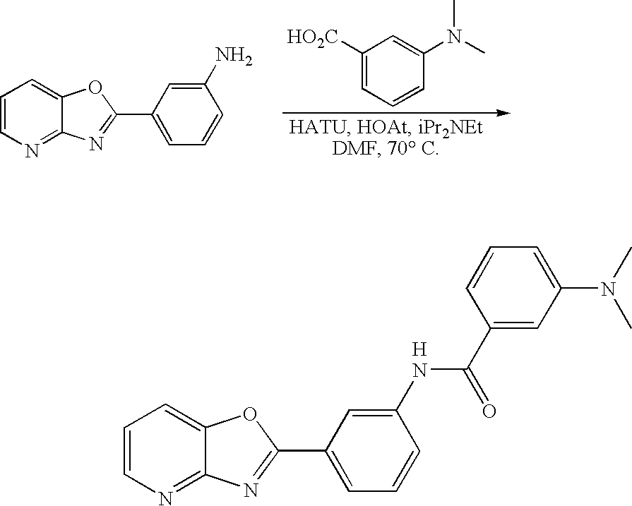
C1=CN=C2C(=C1)OC(C1=CC=CC(NC(=O)C3=CC(N(C)C)=CC=C3)=C1)=N2.C1=CN=C2C(=C1)OC(C1=CC=CC(N)=C1)=N2.C1([HO2C])=CC=CC(N(C)C)=C1
